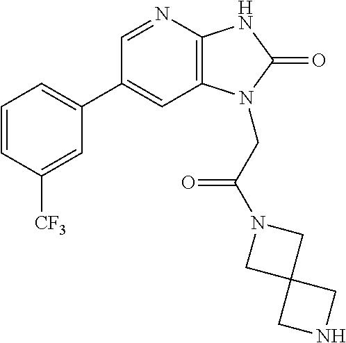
C1(C2=CC=CC([CF3])=C2)=CC2=C(N=C1)NC(=O)N2CC(N1CC2(C1)CNC2)=O
